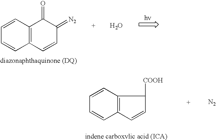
C1=CC=CC2=C1C=CC(=[N2])C2=O.O.C1=CC=CC2=C1C=CC2[COOH].[N2]
